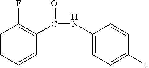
C1=CC=CC(C(NC2=CC=C(F)C=C2)=O)=C1F
